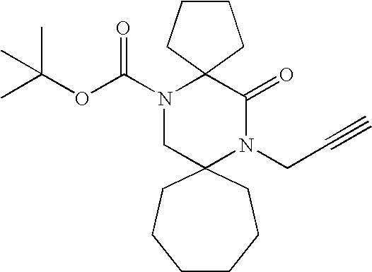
C1CCC2(C1)N(C(OC(C)(C)C)=O)CC1(N(CC#C)C2=O)CCCCCC1
